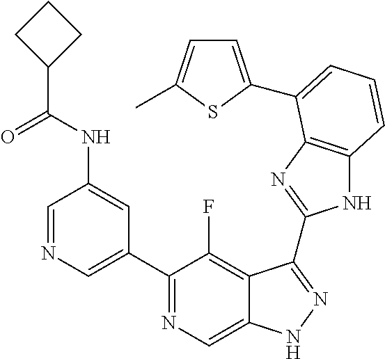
C1=NC=C(C2=NC=C3C(=C2F)C(C2=NC4=C(N2)C=CC=C4C2=CC=C(C)S2)=NN3)C=C1NC(C1CCC1)=O
